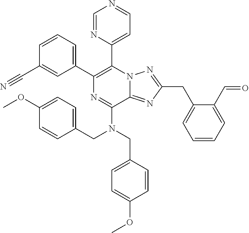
C1(C2=C(C3=CC=NC=N3)N3C(=NC(CC4=CC=CC=C4C=O)=N3)C(N(CC3=CC=C(OC)C=C3)CC3=CC=C(OC)C=C3)=N2)=CC=CC(C#N)=C1
